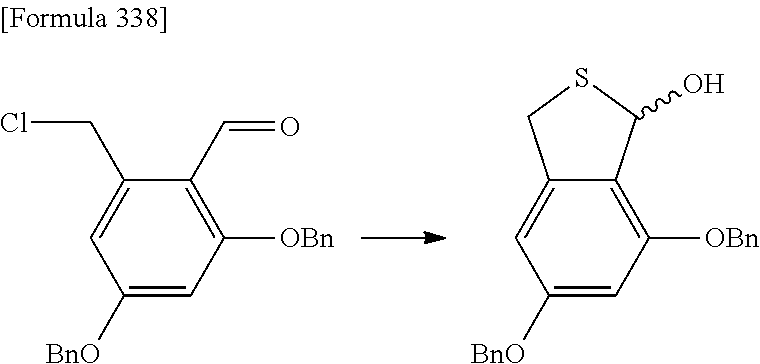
C1([BnO])=CC([OBn])=C(C=O)C(CCl)=C1.C1([BnO])=CC([OBn])=C2C(=C1)CSC2O
